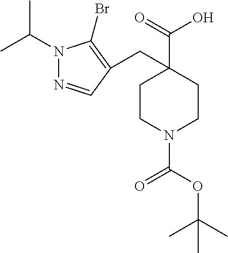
N1(C(C)C)N=CC(CC2(C(O)=O)CCN(C(=O)OC(C)(C)C)CC2)=C1Br
